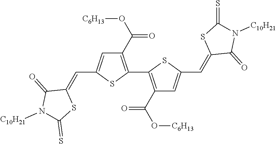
C1(C(O[C6H13])=O)=C(C2=C(C(O[C6H13])=O)C=C(C=C3C(=O)N([C10H21])C(=S)S3)S2)SC(C=C2C(=O)N([C10H21])C(=S)S2)=C1
